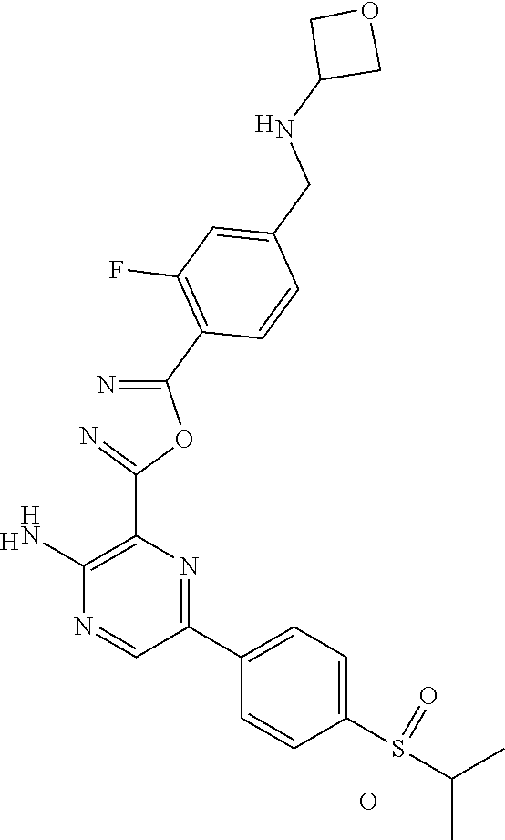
[H].O.C1(N)=C(C(=N)OC(=N)C2=C(F)C=C(CNC3COC3)C=C2)N=C(C2=CC=C(S(C(C)C)=O)C=C2)C=N1.[H]
